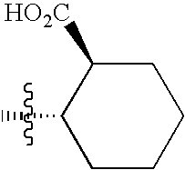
C1(C)CCCCC1[HO2C]
